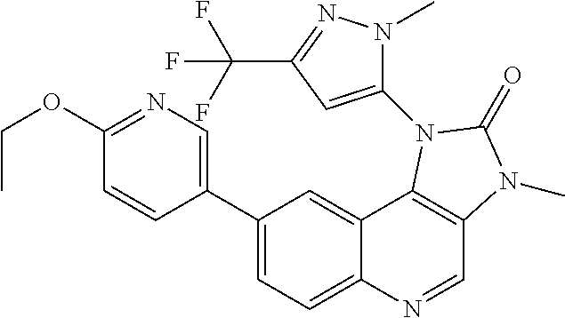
C1(C2=CN=C(OCC)C=C2)=CC=C2C(=C1)C1=C(C=N2)N(C)C(=O)N1C1=CC(C(F)(F)F)=NN1C
